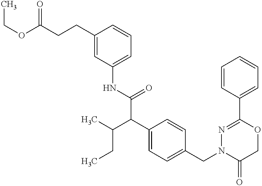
N(C(C(C1=CC=C(CN2C(=O)COC(C3=CC=CC=C3)=N2)C=C1)C(CC)C)=O)C1=CC=CC(CCC(OCC)=O)=C1
